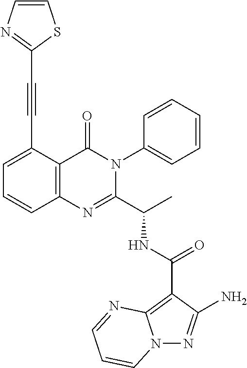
N(C(C1=NC2=C(C(=O)N1C1=CC=CC=C1)C(C#CC1=NC=CS1)=CC=C2)C)C(C1=C2N(N=C1N)C=CC=N2)=O
